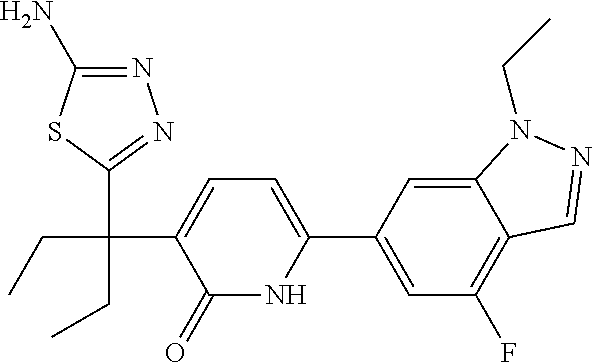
C1(C2=CC(F)=C3C(=C2)N(CC)N=C3)=CC=C(C(CC)(C2=NN=C(N)S2)CC)C(=O)N1
